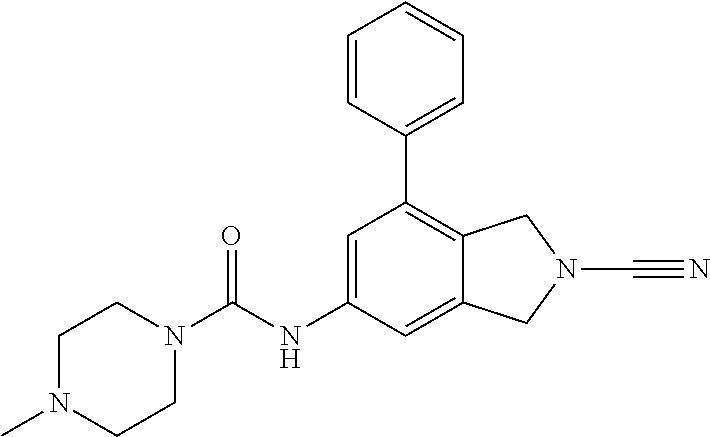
N1(C(NC2=CC(C3=CC=CC=C3)=C3C(=C2)CN(C#N)C3)=O)CCN(C)CC1
